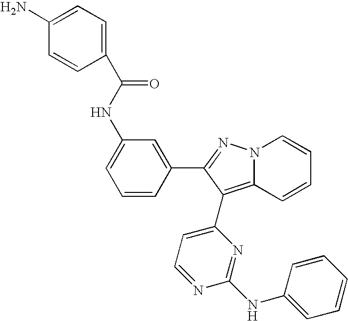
C1=C(NC(C2=CC=C(N)C=C2)=O)C=C(C2=NN3C(=C2C2=CC=NC(NC4=CC=CC=C4)=N2)C=CC=C3)C=C1
